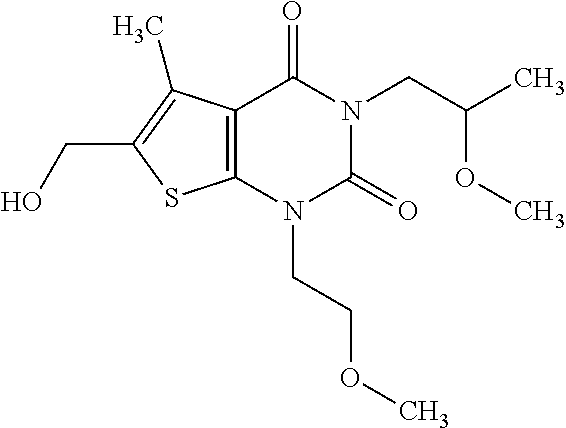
C12=C(N(CCOC)C(=O)N(CC(C)OC)C1=O)SC(CO)=C2C
